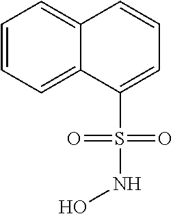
C1=CC=C2C(=C1)C=CC=C2S(=O)(=O)NO
